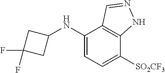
C1(NC2=CC=C([SO2CF3])C3=C2C=NN3)CC(F)(F)C1
